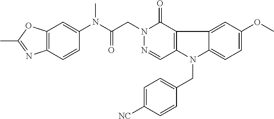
C12=C(C=C(N(C(CN3N=CC4=C(C3=O)C3=CC(OC)=CC=C3N4CC3=CC=C([NC])C=C3)=O)C)C=C1)OC(C)=N2
